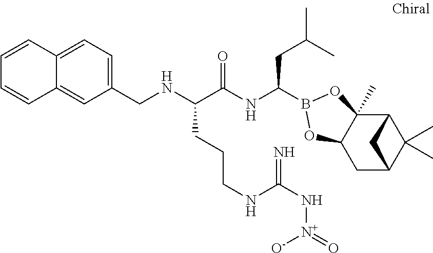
C1=CC2=CC=C(CNC(C(NC(CC(C)C)B3OC4(C)C5C(C)(C)C(CC4O3)C5)=O)CCCNC(N[N+](=O)[O-])=N)C=C2C=C1
